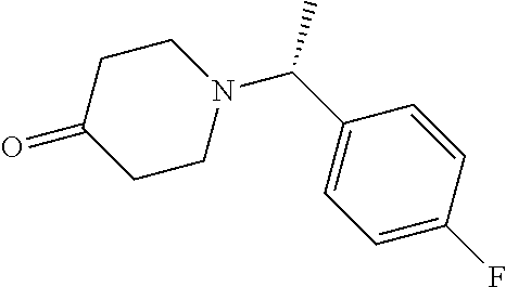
C1CN(C(C2=CC=C(F)C=C2)C)CCC1=O
